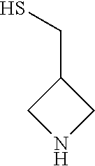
C1(CS)CNC1
